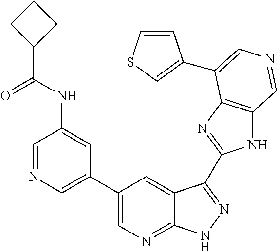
C1=NC=C(C2=CN=C3C(=C2)C(C2=NC4=C(N2)C=NC=C4C2=CSC=C2)=NN3)C=C1NC(C1CCC1)=O
